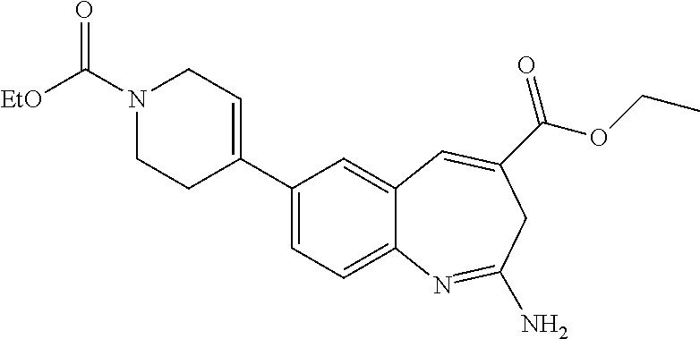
N1(C([EtO])=O)CCC(C2=CC=C3C(=C2)C=C(C(OCC)=O)CC(N)=N3)=CC1
